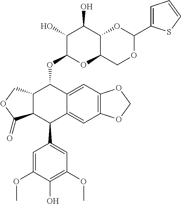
C12C(C(C3=CC(OC)=C(O)C(OC)=C3)C3=CC4=C(C=C3C1OC1OC3C(C(O)C1O)OC(C1=CC=CS1)OC3)OCO4)C(=O)OC2
